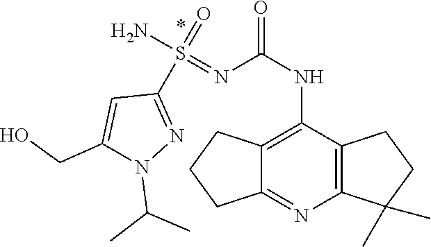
C1(NC(=O)N=S(N)(=O)C2=NN(C(C)C)C(CO)=C2)=C2C(=NC3=C1CCC3(C)C)CCC2
